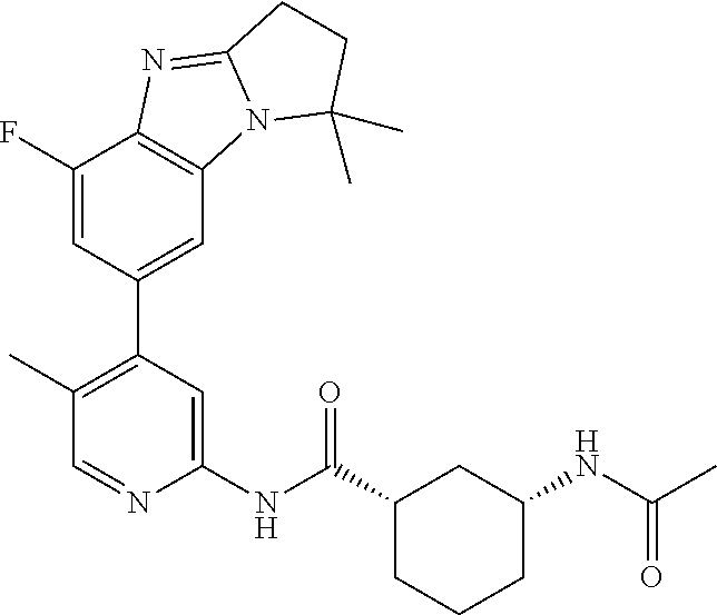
C1(C)=C(C2=CC3=C(C(F)=C2)N=C2N3C(C)(C)CC2)C=C(NC(C2CC(NC(C)=O)CCC2)=O)N=C1
